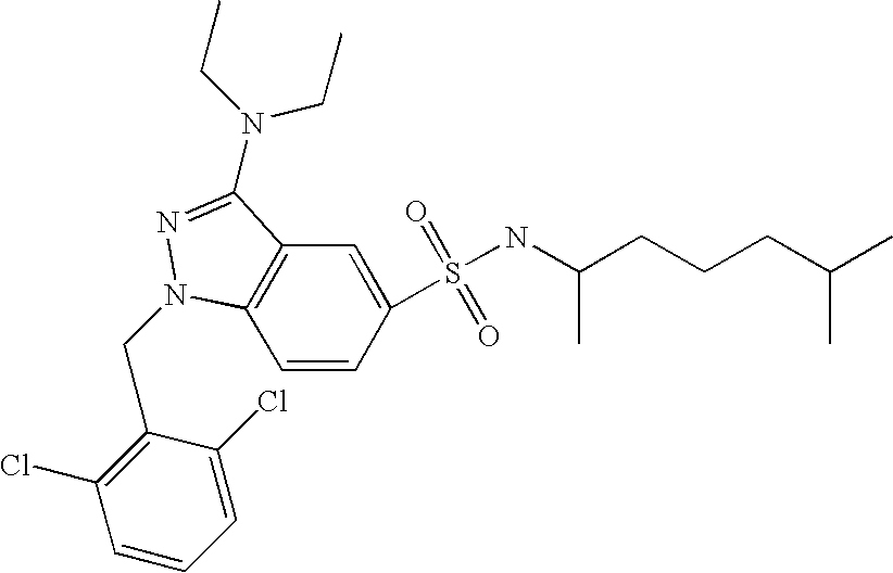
C1=CC(S(=O)(=O)NC(CCCC(C)C)C)=CC2=C1N(CC1=C(Cl)C=CC=C1Cl)N=C2N(CC)CC
